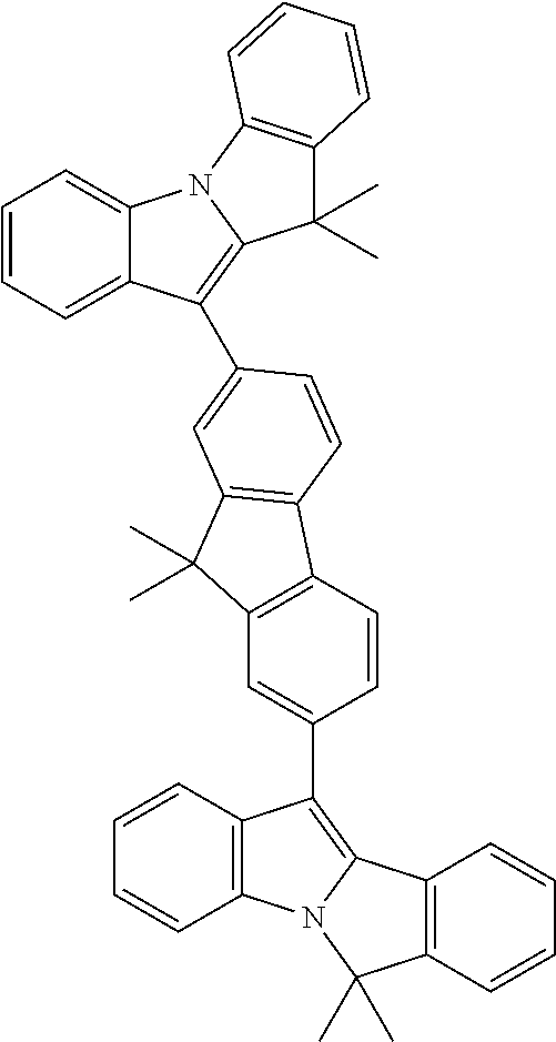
C12=CC=CC=C1C(C1=CC3=C(C4=C(C=C(C5=C6N(C7=C5C=CC=C7)C(C)(C)C5=C6C=CC=C5)C=C4)C3(C)C)C=C1)=C1N2C2=C(C1(C)C)C=CC=C2
